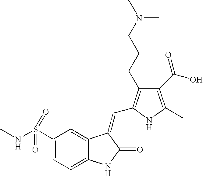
C1(S(NC)(=O)=O)=CC=C2C(=C1)C(=CC1=C(CCCN(C)C)C(C(=O)O)=C(C)N1)C(=O)N2
